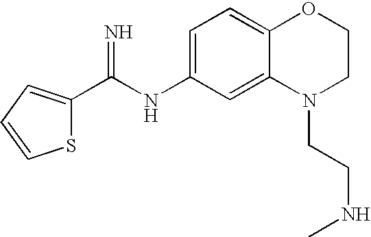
S1C(C(NC2=CC=C3C(=C2)N(CCNC)CCO3)=N)=CC=C1
